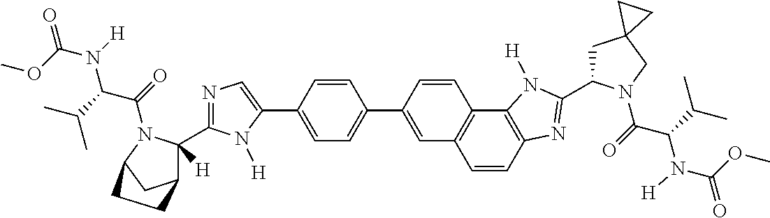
C1(C2=CC=C(C3=CC4=C(C5=C(N=C(C6CC7(CN6C(=O)C(C(C)C)N(C(OC)=O)[H])CC7)N5[H])C=C4)C=C3)C=C2)=CN=C(C2([H])C3CC(N2C(=O)C(C(C)C)N(C(OC)=O)[H])CC3)N1[H]
